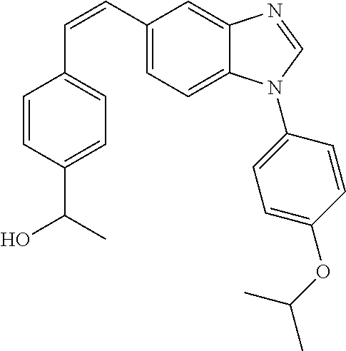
C(=CC1=CC=C2C(=C1)N=CN2C1=CC=C(OC(C)C)C=C1)C1=CC=C(C(C)O)C=C1
